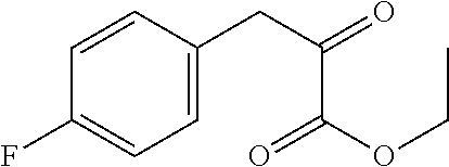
C1=CC(CC(C(=O)OCC)=O)=CC=C1F
